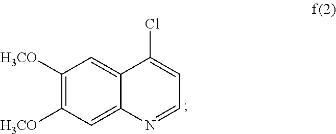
C1([H3CO])=C([H3CO])C=C2C(=C1)C(Cl)=CC=N2
